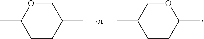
C1OC(C)CCC1C.C1OC(C)CCC1C
